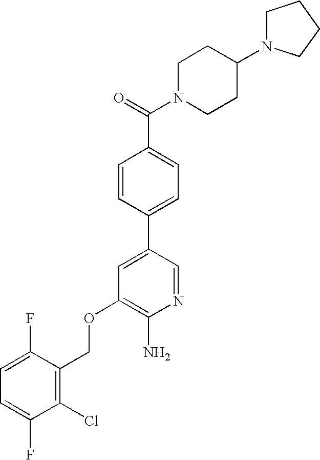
C(OC1=C(N)N=CC(C2=CC=C(C(=O)N3CCC(N4CCCC4)CC3)C=C2)=C1)C1=C(Cl)C(F)=CC=C1F
